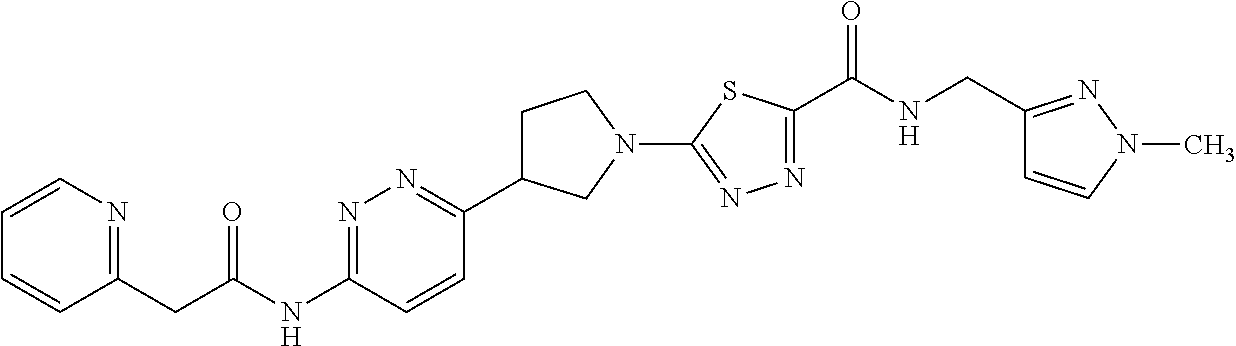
C1=CN=C(CC(NC2=NN=C(C3CCN(C4=NN=C(C(NCC5=NN(C)C=C5)=O)S4)C3)C=C2)=O)C=C1
